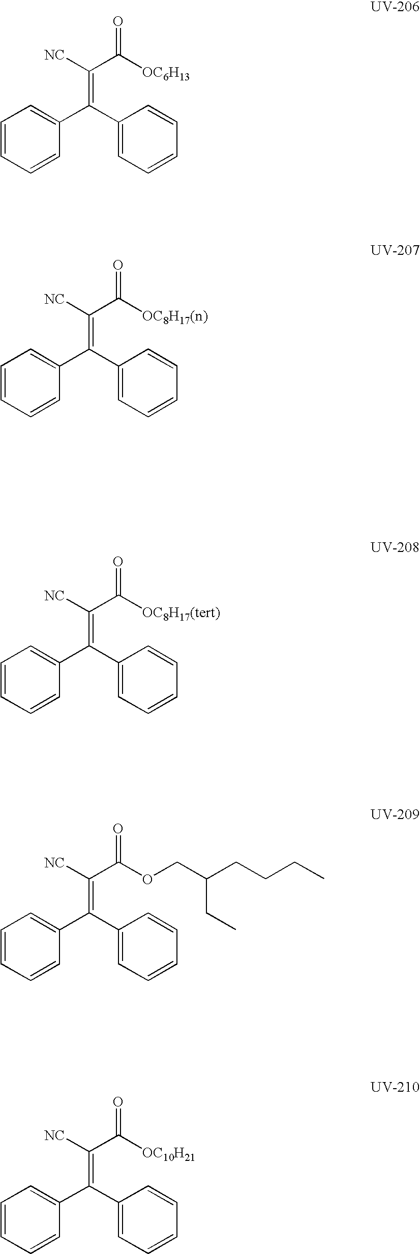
C1=CC=CC(C(C2=CC=CC=C2)=C(C([OC6H13])=O)[NC])=C1.C1=CC=CC(C(C2=CC=CC=C2)=C(C([OC8H17(n)])=O)[NC])=C1.C1=CC=CC(C(C2=CC=CC=C2)=C(C([OC8H17(tert)])=O)[NC])=C1.C1=CC=CC(C(C2=CC=CC=C2)=C(C(OCC(CCCC)CC)=O)[NC])=C1.C1=CC=CC(C(C2=CC=CC=C2)=C(C([OC10H21])=O)[NC])=C1
